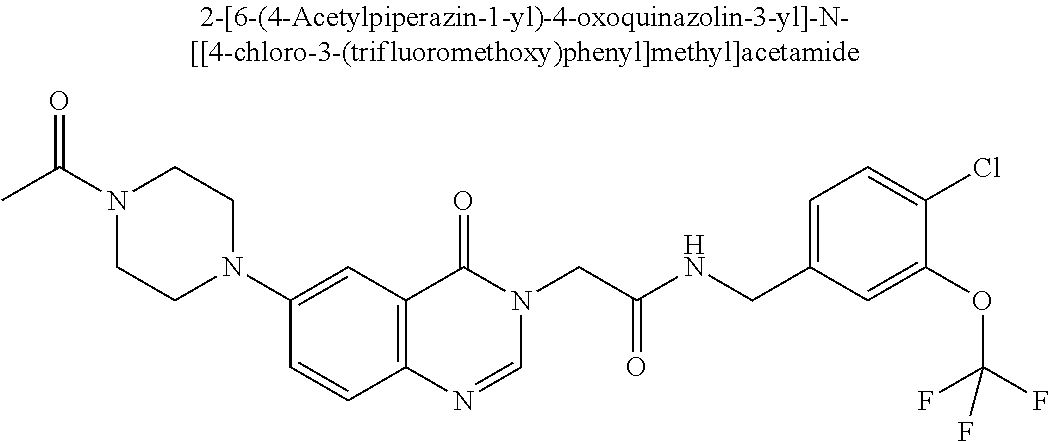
N1(C(C)=O)CCN(C2=CC3=C(C=C2)N=CN(CC(NCC2=CC=C(Cl)C(OC(F)(F)F)=C2)=O)C3=O)CC1
